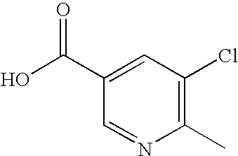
C1(C(O)=O)=CC(Cl)=C(C)N=C1
